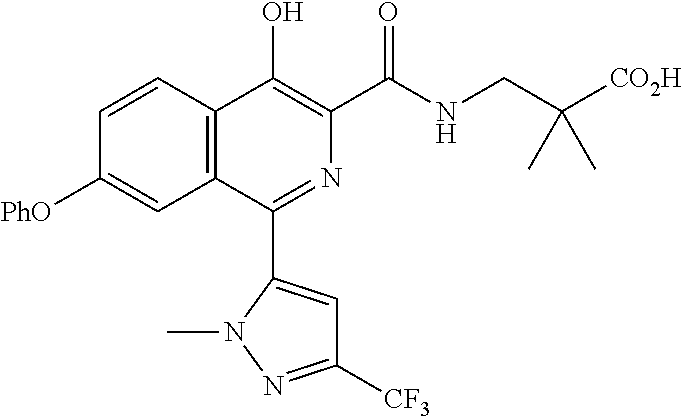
[PhO]C1=CC2=C(C=C1)C(O)=C(C(NCC([CO2H])(C)C)=O)N=C2C1=CC([CF3])=NN1C
